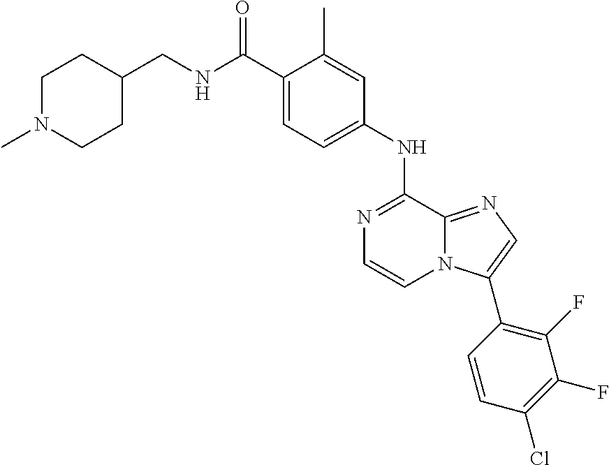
C1(C(NCC2CCN(C)CC2)=O)=CC=C(NC2=NC=CN3C2=NC=C3C2=C(F)C(F)=C(Cl)C=C2)C=C1C
